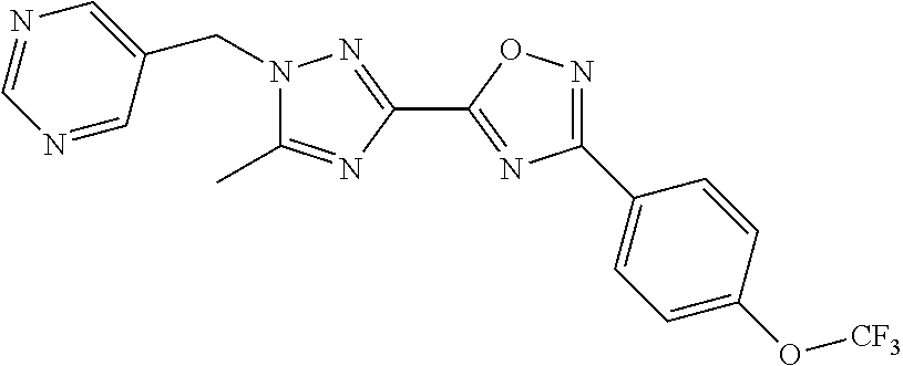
N1(CC2=CN=CN=C2)C(C)=NC(C2=NC(C3=CC=C(O[CF3])C=C3)=NO2)=N1
